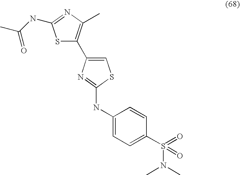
S1C(C2=CSC(NC3=CC=C(S(N(C)C)(=O)=O)C=C3)=N2)=C(C)N=C1NC(C)=O
